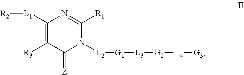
C1([L1][R2])=C([R3])C(=[Z])N([L2][G1][L3][G2][L4][G3])C([R1])=N1
